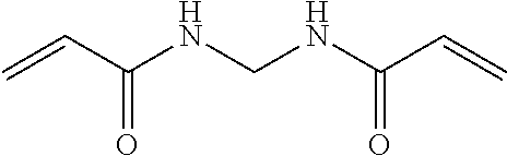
C=CC(NCNC(C=C)=O)=O
